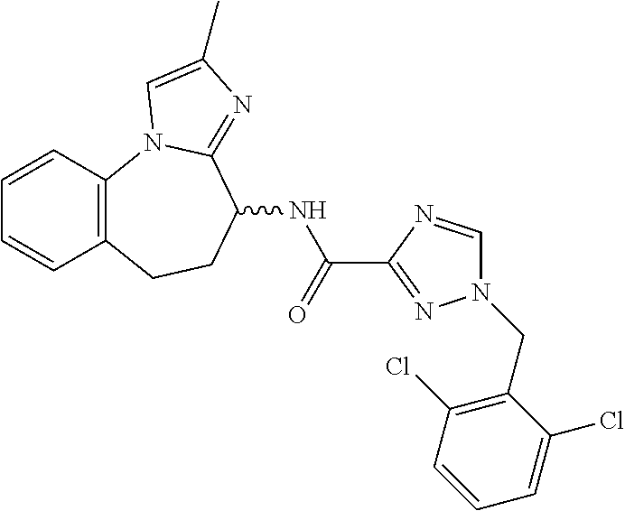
C1=CC2=C(C=C1)CCC(NC(C1=NN(CC3=C(Cl)C=CC=C3Cl)C=N1)=O)C1=NC(C)=CN21
